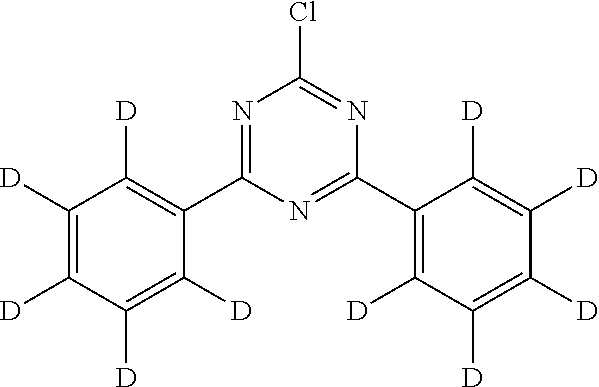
N1=C(C2=C([D])C([D])=C([D])C([D])=C2[D])N=C(C2=C([D])C([D])=C([D])C([D])=C2[D])N=C1Cl
